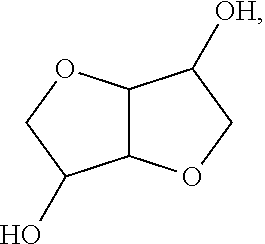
C12C(OCC1[OH])C(O)CO2
